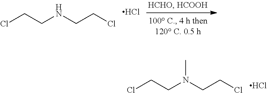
ClCCNCCCl.Cl.ClCCN(CCCl)C.Cl
